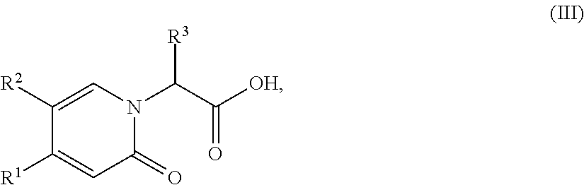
C1([R2])=CN(C(C([OH])=O)[R3])C(=O)C=C1[R1]
